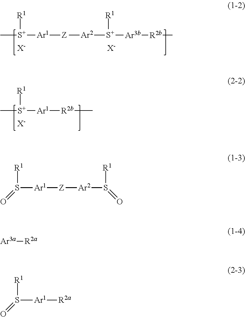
C[S+]([Ar1][Z][Ar2][S+]([Ar3b][R2b]C)[R1])[R1].[X-].[X-].C[S+]([Ar1][R2b]C)[R1].[X-].S([Ar1][Z][Ar2]S(=O)[R1])(=O)[R1].[Ar3a][R2a].S([Ar1][R2a])(=O)[R1]
